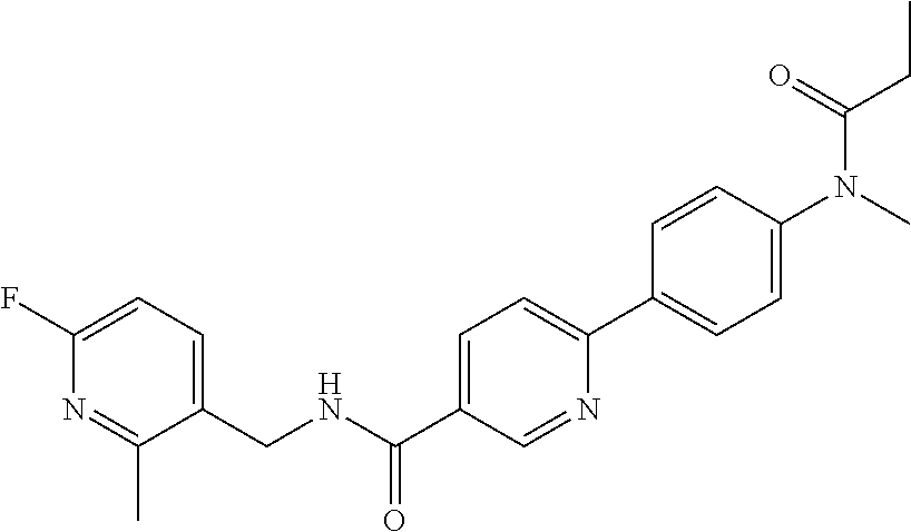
C1(F)=CC=C(CNC(C2=CC=C(C3=CC=C(N(C)C(=O)CC)C=C3)N=C2)=O)C(C)=N1
